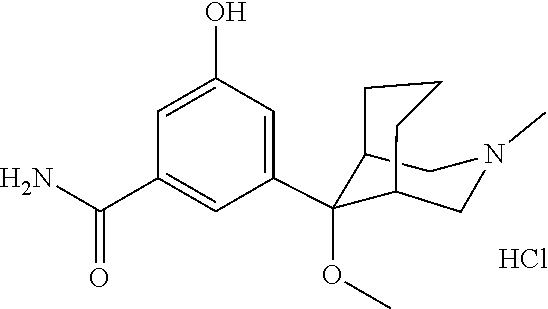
C1(OC)(C2=CC(O)=CC(C(N)=O)=C2)C2CCCC1CN(C)C2.Cl
